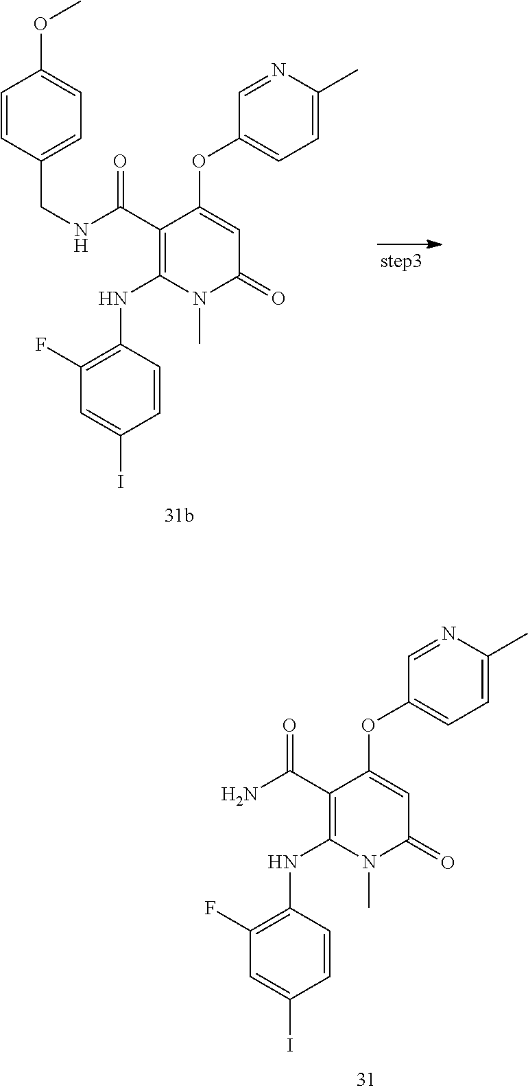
C1(C(NCC2=CC=C(OC)C=C2)=O)=C(NC2=C(F)C=C(I)C=C2)N(C)C(=O)C=C1OC1=CC=C(C)N=C1.C1(C(N)=O)=C(NC2=C(F)C=C(I)C=C2)N(C)C(=O)C=C1OC1=CC=C(C)N=C1
